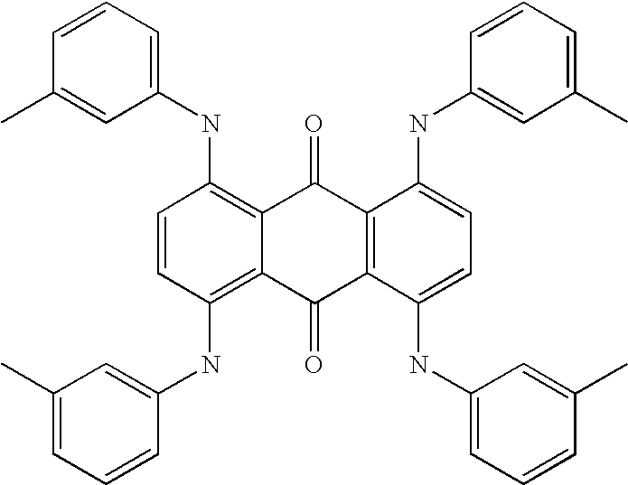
C1(NC2=C3C(=C(NC4=CC(C)=CC=C4)C=C2)C(=O)C2=C(C3=O)C(NC3=CC(C)=CC=C3)=CC=C2NC2=CC=CC(C)=C2)=CC=CC(C)=C1
